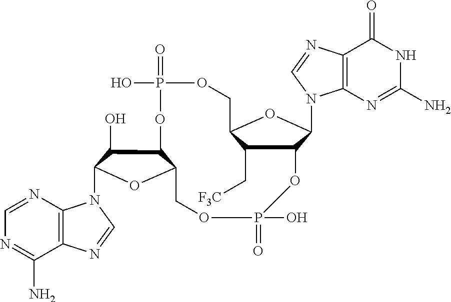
C12=C(N=CN=C1N)N(C1C(O)C3C(O1)COP(=O)(O)OC1C(C[F3C])C(COP(=O)(O)O3)OC1N1C3=C(N=C1)C(=O)NC(N)=N3)C=N2
